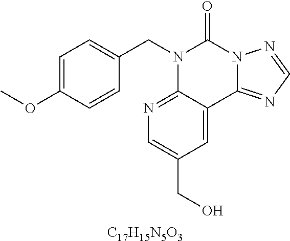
[C17H15N5O3].C1=C(OC)C=CC(CN2C3=NC=C(CO)C=C3C3=NC=NN3C2=O)=C1
